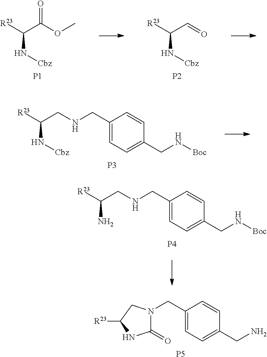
O=C(OC)C([R23])N[Cbz].[P1].[P2].C(=O)C([R23])N[Cbz].[P3].C(NCC1=CC=C(CN[Boc])C=C1)C([R23])N[Cbz].[P5].N1(CC2=CC=C(CN)C=C2)C(=O)NC([R23])C1.[P4].C(NCC1=CC=C(CN[Boc])C=C1)C([R23])N
